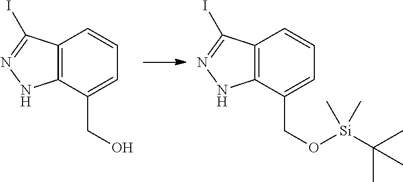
C12=C(C(CO)=CC=C1)NN=C2I.C12=C(C(CO[Si](C(C)(C)C)(C)C)=CC=C1)NN=C2I
